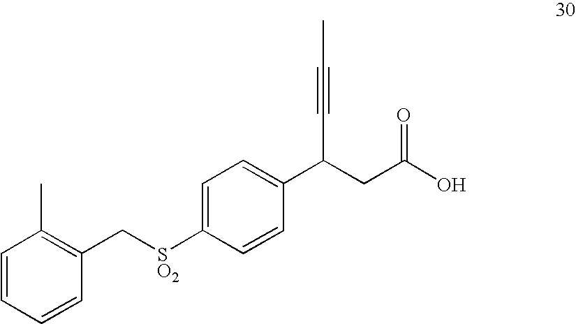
C1=CC=CC(C[SO2]C2=CC=C(C(CC(O)=O)C#CC)C=C2)=C1C
